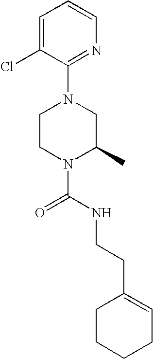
N1(C(NCCC2=CCCCC2)=O)C(C)CN(C2=NC=CC=C2Cl)CC1
